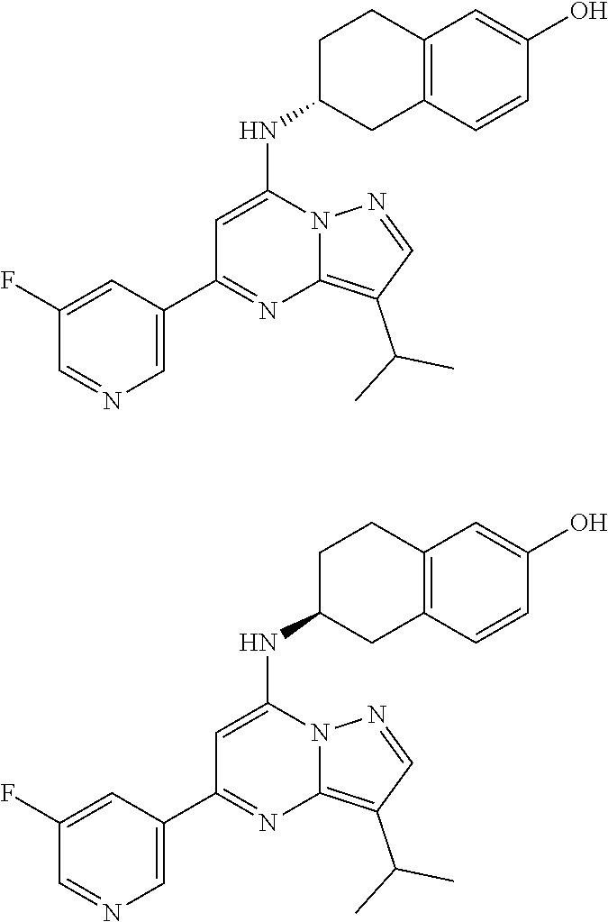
C1(C(C)C)=C2N(N=C1)C(NC1CC3=C(C=C(O)C=C3)CC1)=CC(C1=CN=CC(F)=C1)=N2.C1(C(C)C)=C2N(N=C1)C(NC1CC3=C(C=C(O)C=C3)CC1)=CC(C1=CN=CC(F)=C1)=N2
